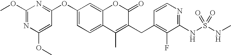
C1(OC2=NC(OC)=NC(OC)=C2)=CC=C2C(=C1)OC(=O)C(CC1=C(F)C(NS(NC)(=O)=O)=NC=C1)=C2C
